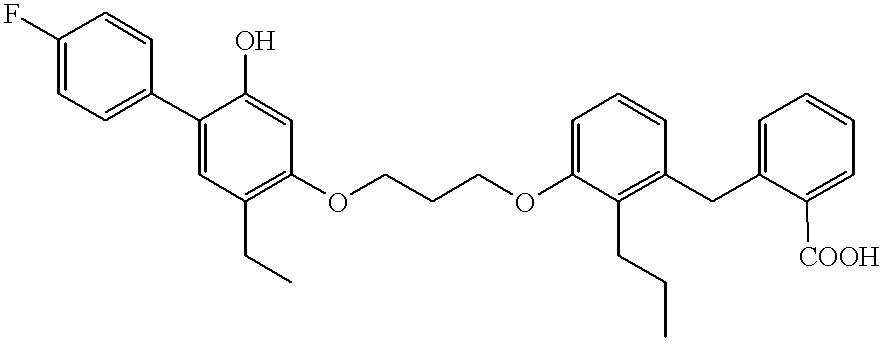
FC1=CC=C(C2=CC(CC)=C(OCCCOC3=CC=CC(CC4=CC=CC=C4[COOH])=C3CCC)C=C2O)C=C1
